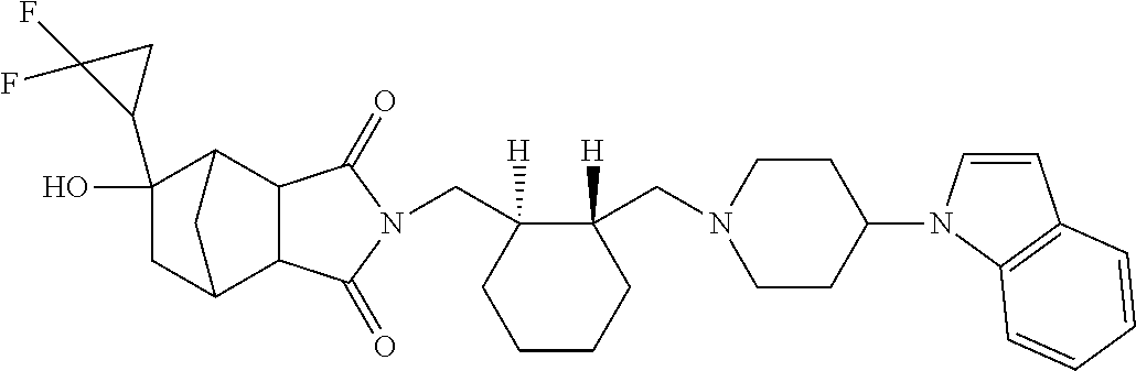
C(C1([H])C(CN2CCC(N3C=CC4=C3C=CC=C4)CC2)([H])CCCC1)N1C(=O)C2C3CC(O)(C4CC4(F)F)C(C2C1=O)C3
